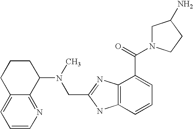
C12=CC=CN=C1C(N(C)CC1=NC3=C(N1)C=CC=C3C(=O)N1CC(N)CC1)CCC2
